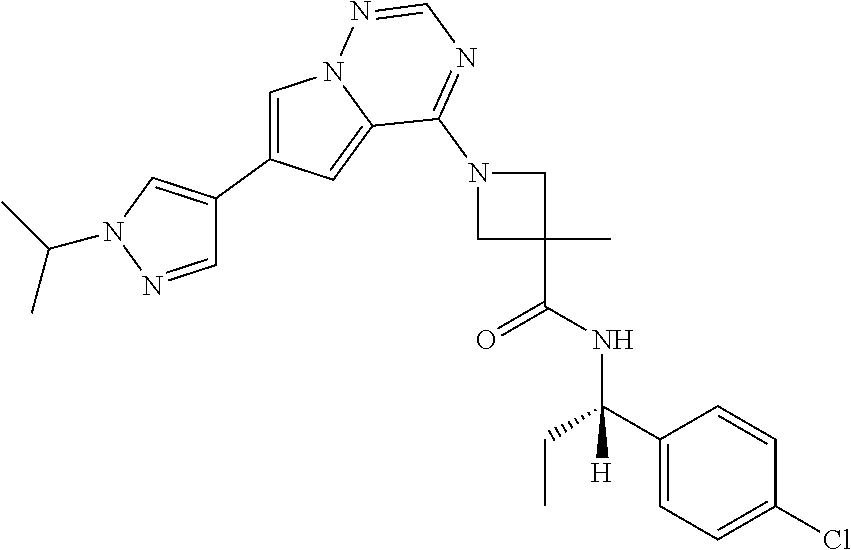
C1=C(C2=CN(C(C)C)N=C2)C=C2N1N=CN=C2N1CC(C)(C(NC(C2=CC=C(Cl)C=C2)(CC)[H])=O)C1
